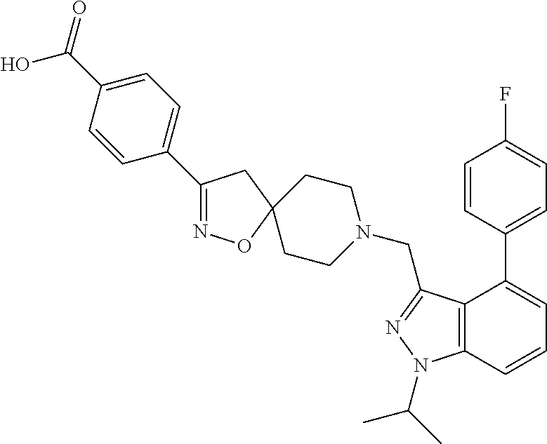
C1(C2=CC=C(C(O)=O)C=C2)=NOC2(C1)CCN(CC1=NN(C(C)C)C3=C1C(C1=CC=C(F)C=C1)=CC=C3)CC2
